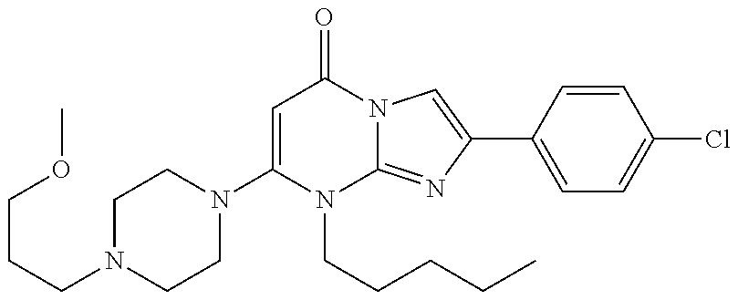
N1(C2=CC(=O)N3C(=NC(C4=CC=C(Cl)C=C4)=C3)N2CCCCC)CCN(CCCOC)CC1
